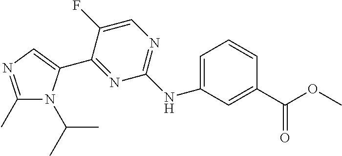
C1(C)=NC=C(C2=NC(NC3=CC=CC(C(OC)=O)=C3)=NC=C2F)N1C(C)C
